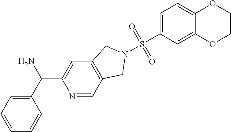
C1=CC=CC(C(N)C2=CC3=C(C=N2)CN(S(C2=CC=C4C(=C2)OCCO4)(=O)=O)C3)=C1
